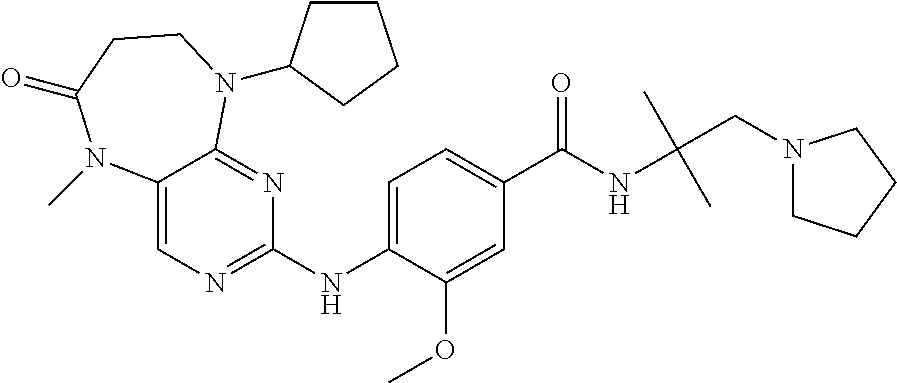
C1(NC2=CC=C(C(NC(C)(C)CN3CCCC3)=O)C=C2OC)=NC=C2C(=N1)N(C1CCCC1)CCC(=O)N2C
